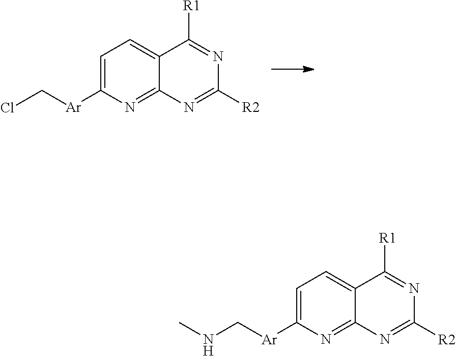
ClC[Ar]C1=CC=C2C(=N1)N=C([R2])N=C2[R1].N(C[Ar]C1=CC=C2C(=N1)N=C([R2])N=C2[R1])C
